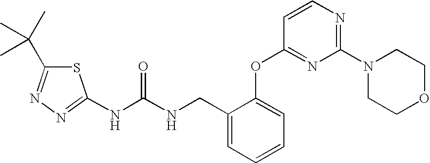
N(C(NCC1=CC=CC=C1OC1=NC(N2CCOCC2)=NC=C1)=O)C1=NN=C(C(C)(C)C)S1
